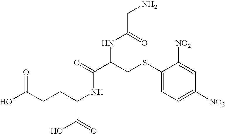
C1(SCC(C(=O)NC(C(O)=O)CCC(O)=O)NC(CN)=O)=CC=C([NO2])C=C1[NO2]
